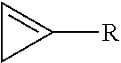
C1=C([R])C1
